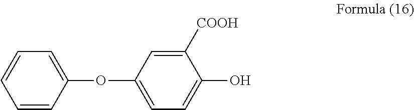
C1=CC(OC2=CC=C(O)C([COOH])=C2)=CC=C1
